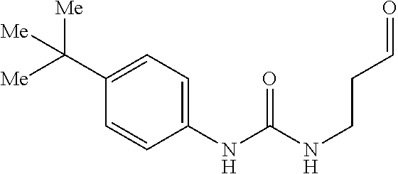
N(CCC=O)C(NC1=CC=C(C([Me])([Me])[Me])C=C1)=O
